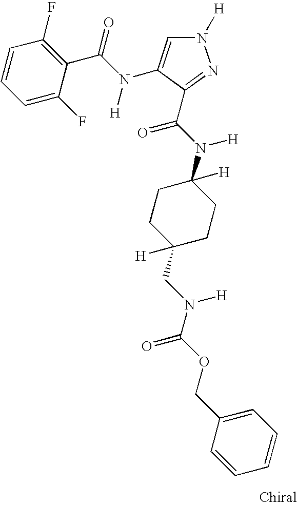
C1=CC=C(F)C(C(N([H])C2=CN([H])N=C2C(N(C2([H])CCC([H])(CN(C(OCC3=CC=CC=C3)=O)[H])CC2)[H])=O)=O)=C1F
